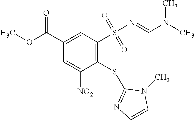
C1(SC2=NC=CN2C)=C(S(N=CN(C)C)(=O)=O)C=C(C(OC)=O)C=C1[NO2]
